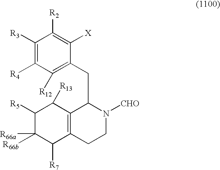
C1([R3])=C([R4])C([R12])=C(CC2C3=C(CCN2[CHO])C([R7])C([R66b])([R66a])C([R5])C3[R13])C([X])=C1[R2]
